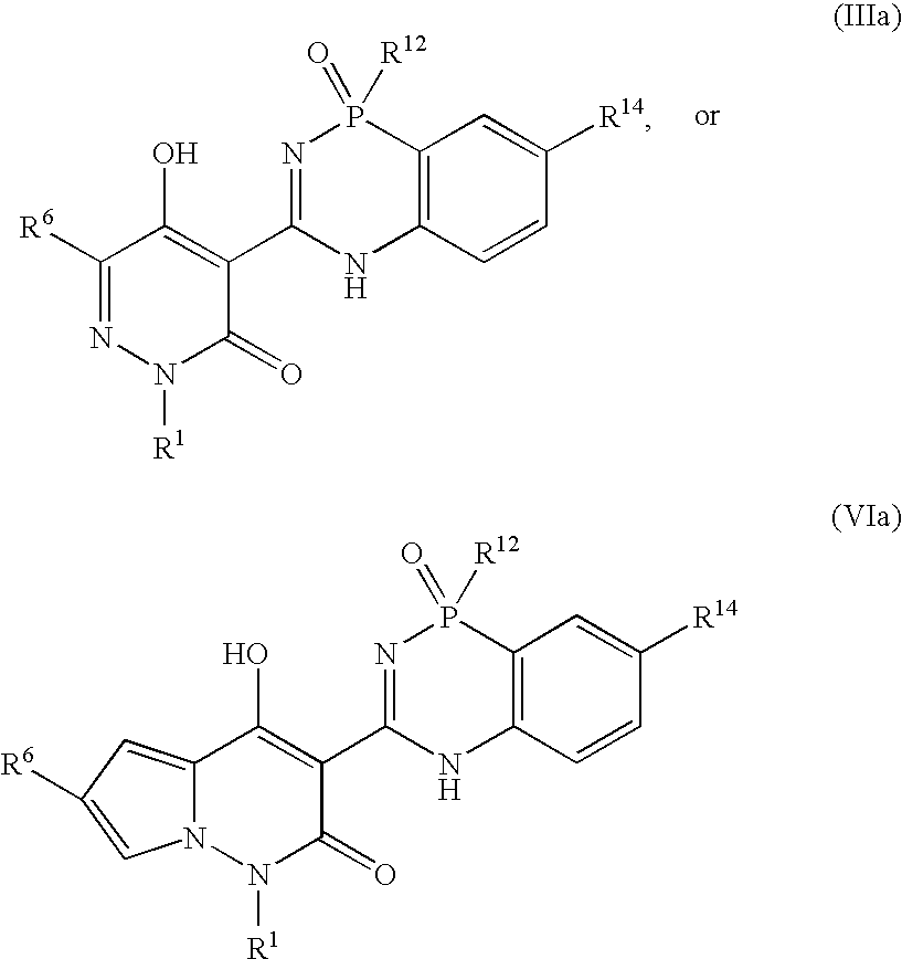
C12=CC([R6])=CN1N([R1])C(=O)C(C1=NP(=O)([R12])C3=C(N1)C=CC([R14])=C3)=C2O.C1([R6])=NN([R1])C(=O)C(C2=NP(=O)([R12])C3=C(N2)C=CC([R14])=C3)=C1O
